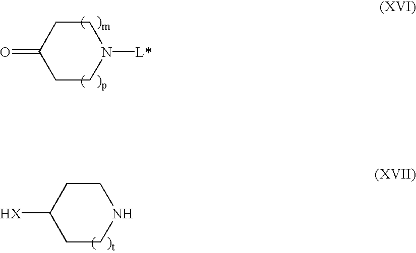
C1(=O)CCN([L*])CC1.N1CCC([HX])CC1
